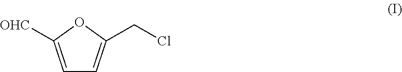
C1=C([OHC])OC(CCl)=C1
